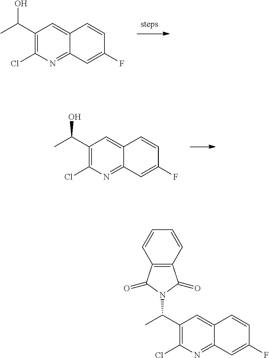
C1(C(C)N2C(=O)C3=C(C2=O)C=CC=C3)=C(Cl)N=C2C(=C1)C=CC(F)=C2.C1(C(C)O)=C(Cl)N=C2C(=C1)C=CC(F)=C2.C1(C(C)O)=C(Cl)N=C2C(=C1)C=CC(F)=C2
